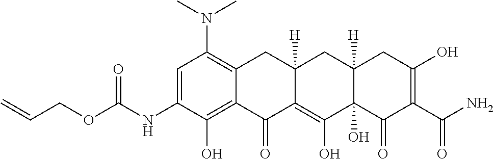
C1=C(NC(OCC=C)=O)C(O)=C2C(=C1N(C)C)CC1([H])C(=C(O)C3(O)C([H])(C1)CC(O)=C(C(N)=O)C3=O)C2=O
